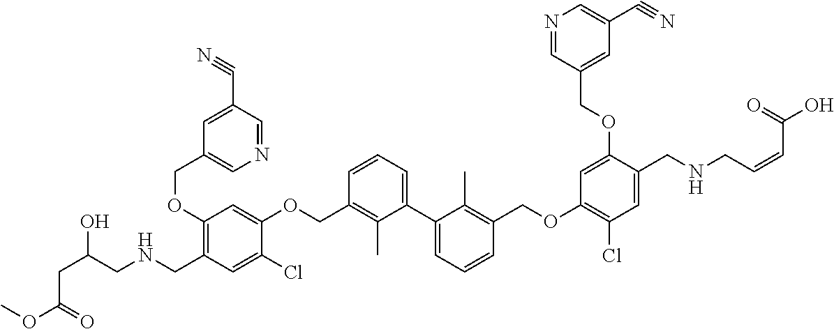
C1(OCC2=CN=CC(C#N)=C2)=C(CNCC(CC(OC)=O)O)C=C(Cl)C(OCC2=C(C)C(C3=CC=CC(COC4=C(Cl)C=C(CNCC=CC(O)=O)C(OCC5=CC(C#N)=CN=C5)=C4)=C3C)=CC=C2)=C1
